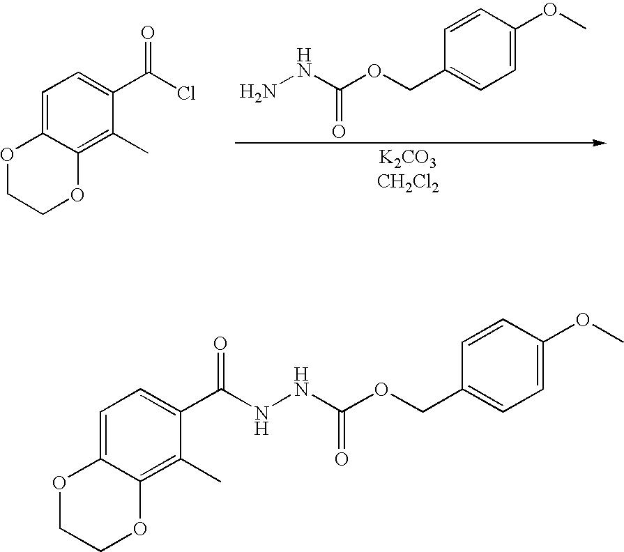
NNC(OCC1=CC=C(OC)C=C1)=O.O1CCOC2=C(C)C(C(Cl)=O)=CC=C12.O1CCOC2=C(C)C(C(NNC(OCC3=CC=C(OC)C=C3)=O)=O)=CC=C12
